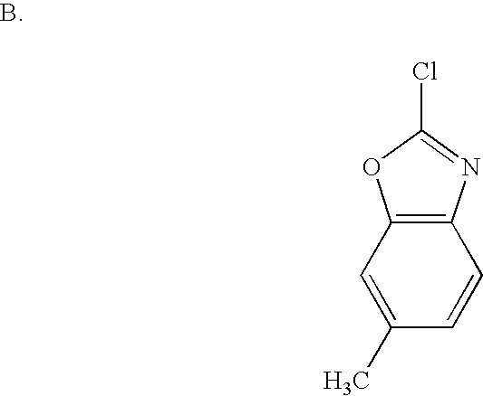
C12=C(N=C(Cl)O1)C=CC(C)=C2
